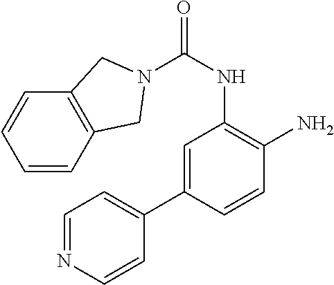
C1=C(C2=CC=NC=C2)C=CC(N)=C1NC(=O)N1CC2=C(C=CC=C2)C1
